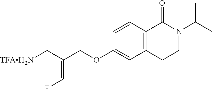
C12=C(C=CC(OCC(C[TFAH2N])=CF)=C1)C(=O)N(C(C)C)CC2
